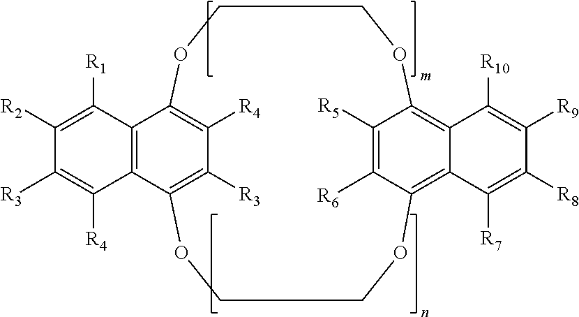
C12=C(C3=C([R3])C([R4])=C1OCCOC1=C4C(=C(C([R6])=C1[R5])OCCO3)C([R7])=C([R8])C([R9])=C4[R10])C([R4])=C([R3])C([R2])=C2[R1]
